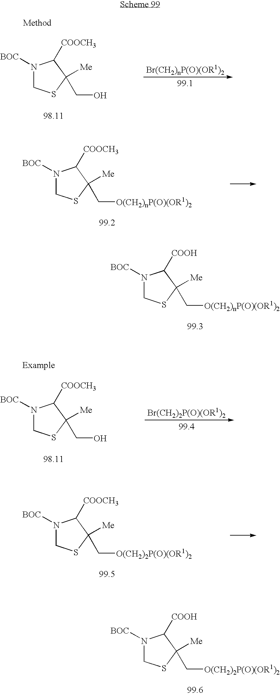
N1([BOC])CSC([Me])(C[O(CH2)nP(O)(OR1)2])C1[COOCH3].N1([BOC])CSC([Me])(C[O(CH2)nP(O)(OR1)2])C1[COOH].N1([BOC])CSC([Me])(C[O(CH2)2P(O)(OR1)2])C1[COOCH3].N1([BOC])CSC([Me])(C[O(CH2)2P(O)(OR1)2])C1[COOH].N1([BOC])CSC([Me])(CO)C1[COOCH3].[Br(CH2)nP(O)(OR1)2].N1([BOC])CSC([Me])(CO)C1[COOCH3].[Br(CH2)2P(O)(OR1)2]
